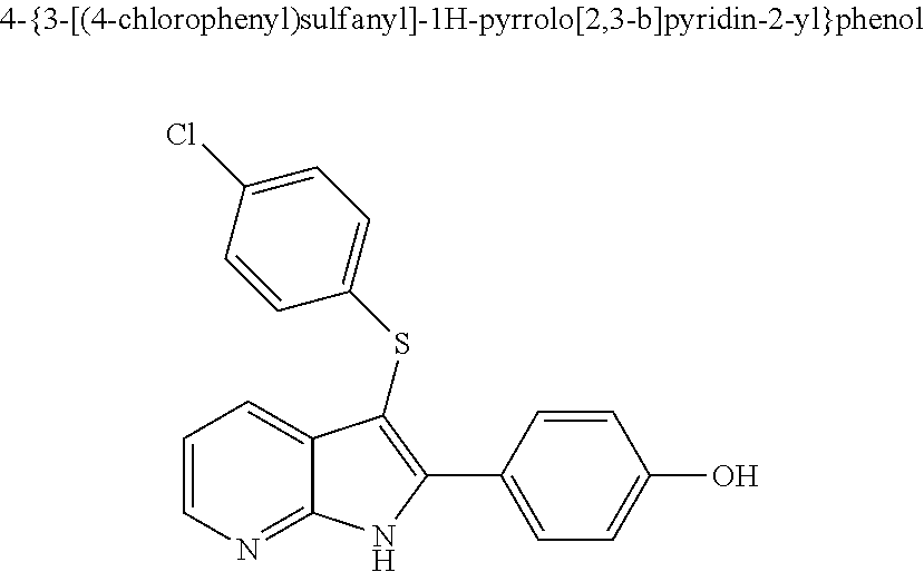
C1=CN=C2C(=C1)C(SC1=CC=C(Cl)C=C1)=C(C1=CC=C(O)C=C1)N2
